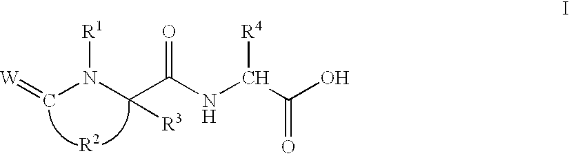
[W]=CN(C(C(NC(C(O)=O)[R4])=O)[R3])[R1].[R2]
